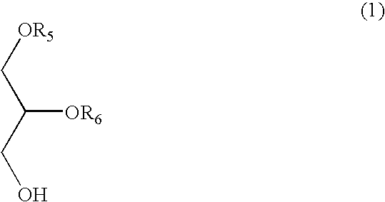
C([OR6])(CO)C[OR5]
